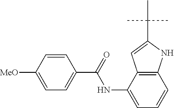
C1=C([MeO])C=CC(C(=O)NC2=CC=CC3=C2C=C(C(C)(C)C)N3)=C1
